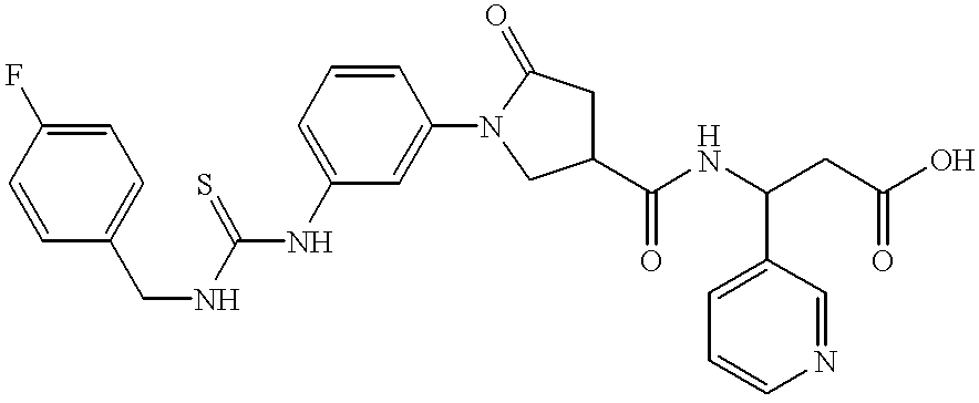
S=C(NCC1=CC=C(F)C=C1)NC1=CC=CC(N2CC(C(NC(CC(=O)O)C3=CC=CN=C3)=O)CC2=O)=C1
